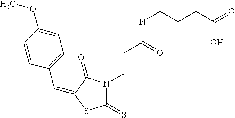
C(C1=CC=C(OC)C=C1)=C1C(=O)N(CCC(NCCCC(O)=O)=O)C(=S)S1
